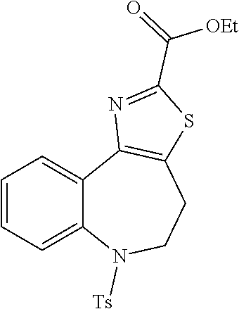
C1=CC=C2C(=C1)C1=C(CCN2[Ts])SC(C(=O)[OEt])=N1
